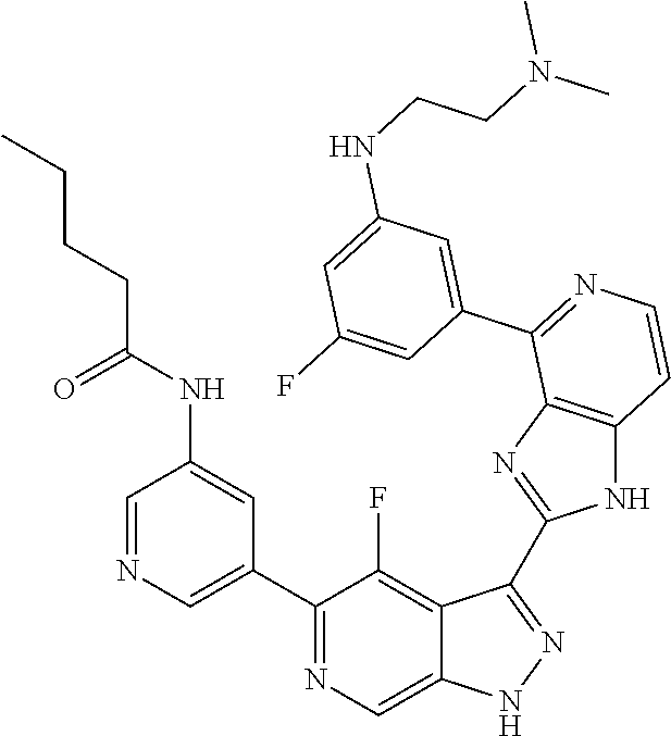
C1=NC=C(C2=NC=C3C(=C2F)C(C2=NC4=C(N2)C=CN=C4C2=CC(NCCN(C)C)=CC(F)=C2)=NN3)C=C1NC(CCCC)=O
